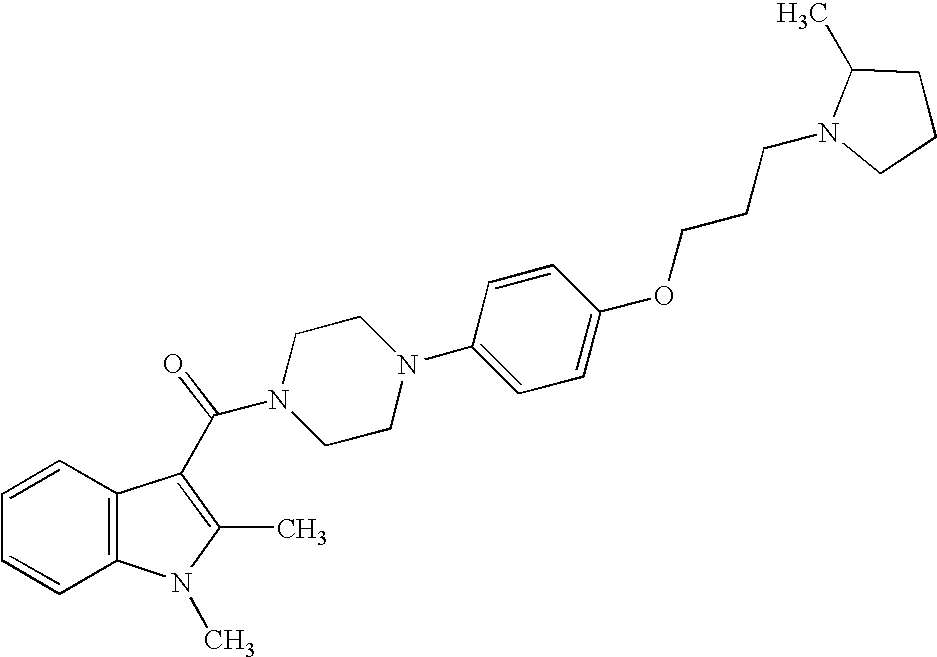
C1=CC2=C(C=C1)C(C(N1CCN(C3=CC=C(OCCCN4CCCC4C)C=C3)CC1)=O)=C(C)N2C
